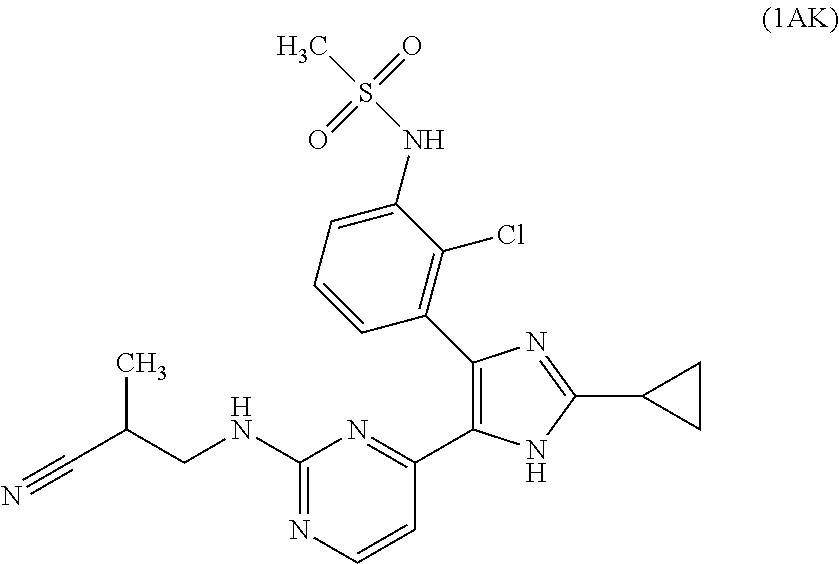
C(CNC1=NC=CC(C2=C(C3=C(Cl)C(NS(=O)(=O)C)=CC=C3)N=C(C3CC3)N2)=N1)(C#N)C
